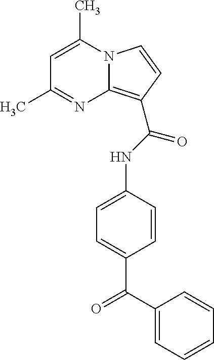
C1=C(C)N2C(=C(C(NC3=CC=C(C(=O)C4=CC=CC=C4)C=C3)=O)C=C2)N=C1C
